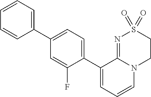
C1(C2=CC=C(C3=CC=CN4C3=NS(=O)(=O)CC4)C(F)=C2)=CC=CC=C1
